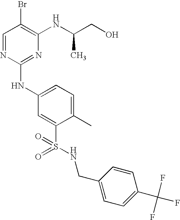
C1=NC(NC2=CC=C(C)C(S(=O)(=O)NCC3=CC=C(C(F)(F)F)C=C3)=C2)=NC(NC(CO)C)=C1Br
